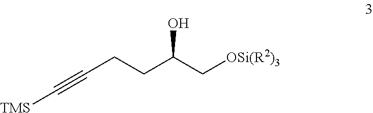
OC(C[OSi(R2)3])CCC#C[TMS]
